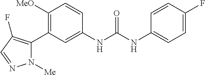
C1([OMe])=C(C2=C(F)C=NN2[Me])C=C(NC(=O)NC2=CC=C(F)C=C2)C=C1
